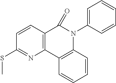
C12=C(C3=C(N(C4=CC=CC=C4)C1=O)C=CC=C3)N=C(SC)C=C2
